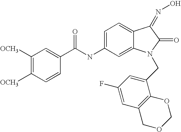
C1([OCH3])=C([OCH3])C=CC(C(NC2=CC=C3C(=C2)N(CC2=CC(F)=CC4=C2OCOC4)C(=O)C3=NO)=O)=C1
